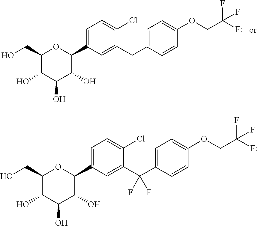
C1(C2OC(CO)C(O)C(O)C2O)=CC=C(Cl)C(C(C2=CC=C(OCC(F)(F)F)C=C2)(F)F)=C1.C1(C2OC(CO)C(O)C(O)C2O)=CC=C(Cl)C(CC2=CC=C(OCC(F)(F)F)C=C2)=C1
